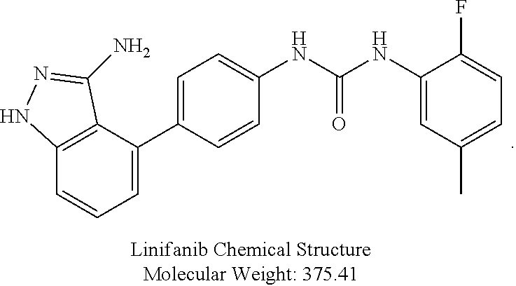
C1=C(C2=CC=CC3=C2C(N)=NN3)C=CC(NC(NC2=CC(C)=CC=C2F)=O)=C1
